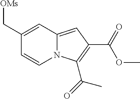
[OMs]CC1=CC2=CC(C(=O)OC)=C(C(=O)C)N2C=C1
